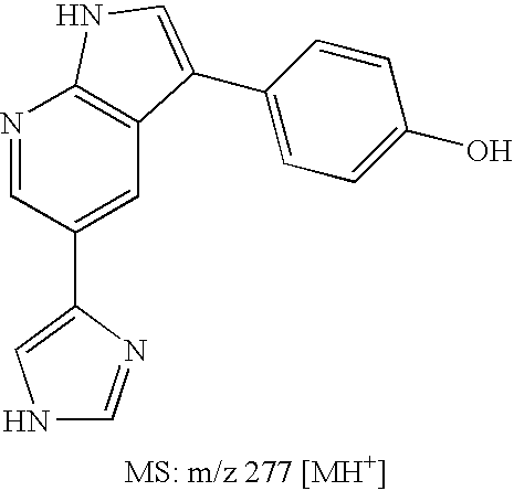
C1(C2=CNC=N2)=CC2=C(N=C1)NC=C2C1=CC=C(O)C=C1
